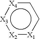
[X3]1:[X2]:[X1]cc[X4]:1
